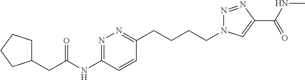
C1(CC(NC2=NN=C(CCCCN3N=NC(C(NC)=O)=C3)C=C2)=O)CCCC1
